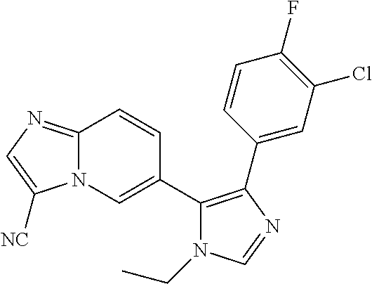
C12=NC=C([NC])N1C=C(C1=C(C3=CC(Cl)=C(F)C=C3)N=CN1CC)C=C2
